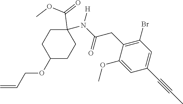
C1(OC)=CC(C#CC)=CC(Br)=C1CC(N([H])C1(C(=O)OC)CCC(OCC=C)CC1)=O
